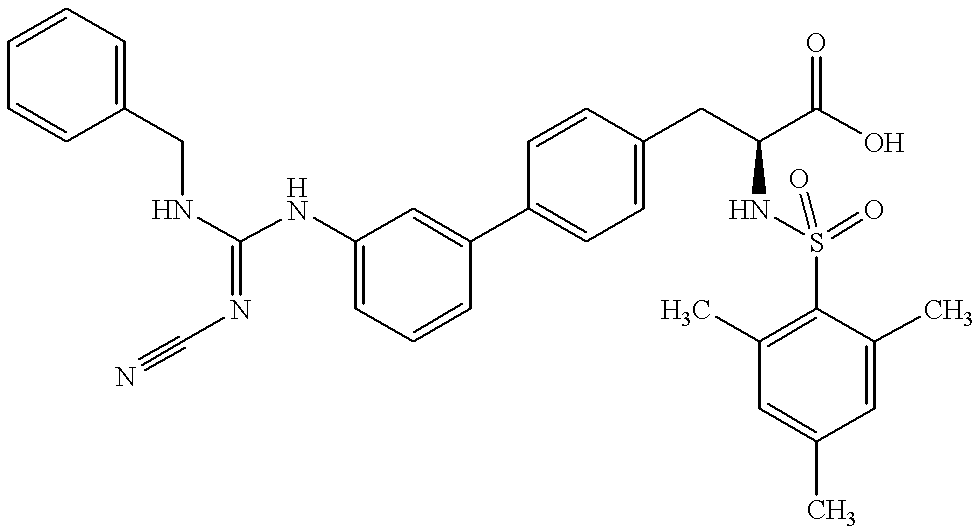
C1=C(NC(=NC#N)NCC2=CC=CC=C2)C=C(C2=CC=C(CC(C(O)=O)NS(=O)(=O)C3=C(C)C=C(C)C=C3C)C=C2)C=C1
